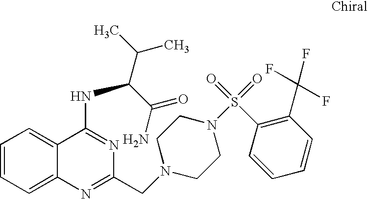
C1=CC=C2C(=C1)C(NC(C(C)C)C(N)=O)=NC(CN1CCN(S(C3=C(C(F)(F)F)C=CC=C3)(=O)=O)CC1)=N2
